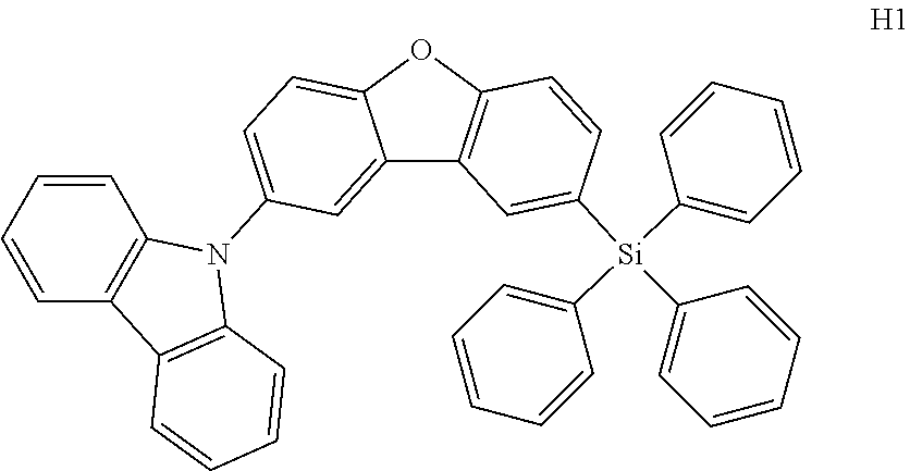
C12=CC(N3C4=C(C=CC=C4)C4=C3C=CC=C4)=CC=C1OC1=C2C=C([Si](C2=CC=CC=C2)(C2=CC=CC=C2)C2=CC=CC=C2)C=C1
